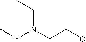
N(CCO)(CC)CC
